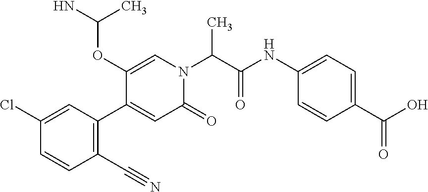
ClC1=CC(C2=CC(=O)N(C(C(NC3=CC=C(C(O)=O)C=C3)=O)C)C=C2OC(N)C)=C(C#N)C=C1
